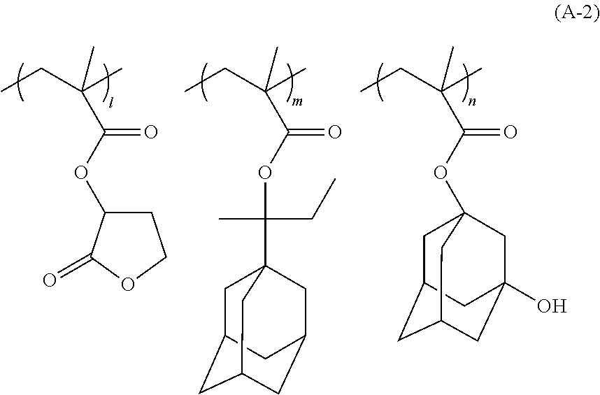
CCC(C)(C)C(OC1CCOC1=O)=O.CCC(C)(C)C(OC(CC)(C)C12CC3CC(CC(C1)C3)C2)=O.CCC(C)(C)C(OC12CC3CC(CC(O)(C1)C3)C2)=O
